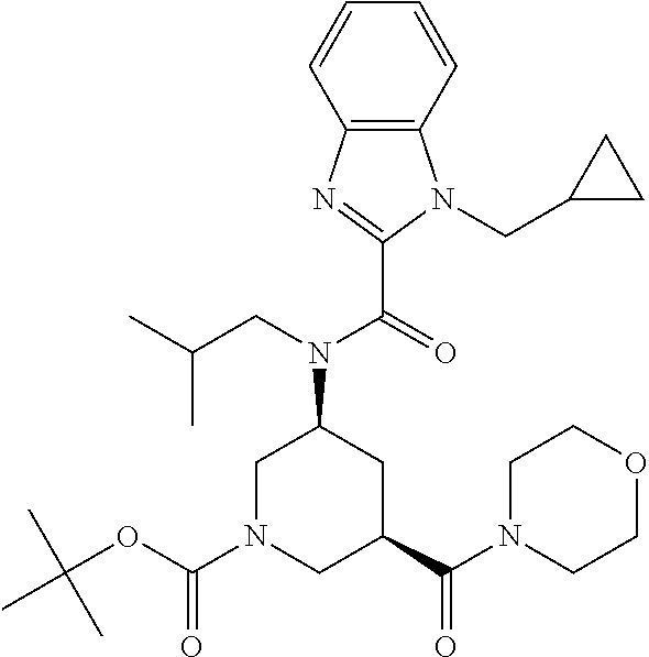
C12=C(C=CC=C1)N(CC1CC1)C(C(=O)N(CC(C)C)C1CC(C(N3CCOCC3)=O)CN(C(OC(C)(C)C)=O)C1)=N2
